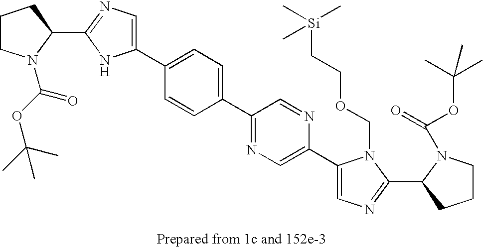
C1CN(C(OC(C)(C)C)=O)C(C2=NC=C(C3=CC=C(C4=NC=C(C5=CN=C(C6N(C(=O)OC(C)(C)C)CCC6)N5COCC[Si](C)(C)C)N=C4)C=C3)N2)C1
